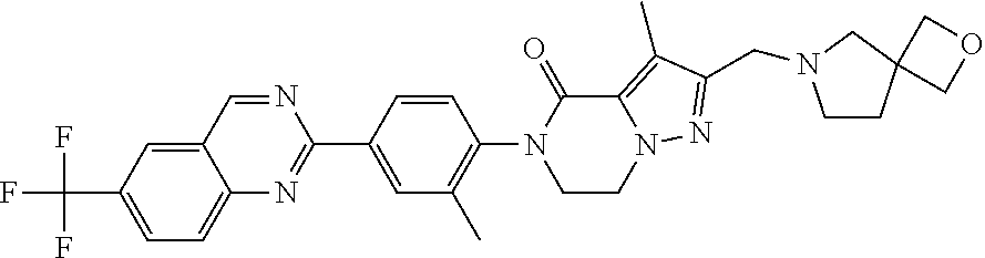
C12=CC(C(F)(F)F)=CC=C1N=C(C1=CC(C)=C(N3C(=O)C4=C(C)C(CN5CCC6(C5)COC6)=NN4CC3)C=C1)N=C2
